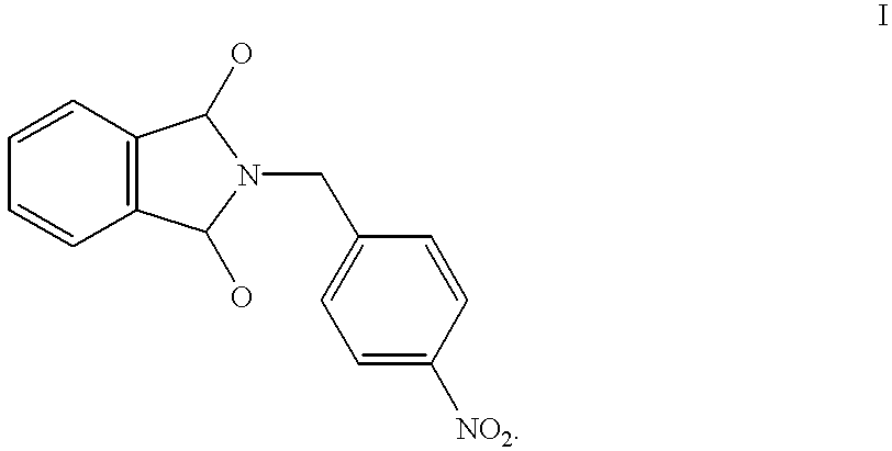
C1=CC2=C(C=C1)C(O)N(CC1=CC=C([NO2])C=C1)C2O
